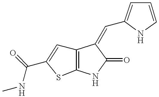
C12=C(NC(=O)C1=CC1=CC=CN1)SC(C(NC)=O)=C2
